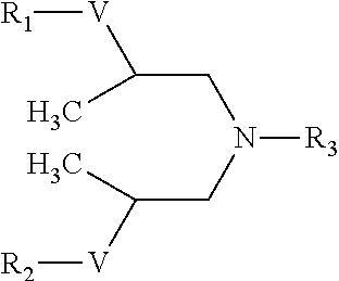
C(C([V][R1])C)N(CC([V][R2])C)[R3]
